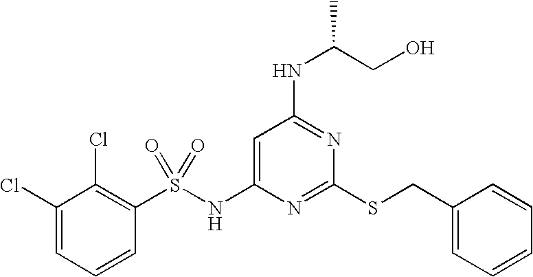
C1=C(NS(C2=C(Cl)C(Cl)=CC=C2)(=O)=O)N=C(SCC2=CC=CC=C2)N=C1NC(CO)C
